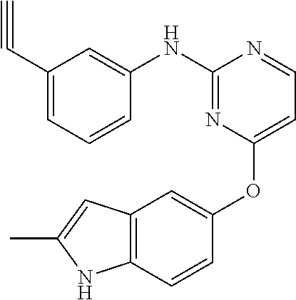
N(C1=NC(OC2=CC3=C(C=C2)NC(C)=C3)=CC=N1)C1=CC(C#C)=CC=C1
